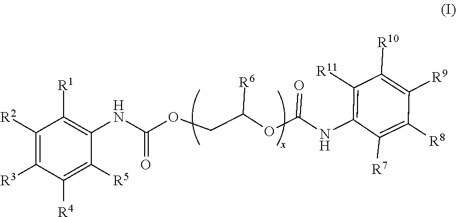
C1([R2])=C([R3])C([R4])=C([R5])C(NC(OCC(OC(NC2=C([R11])C([R10])=C([R9])C([R8])=C2[R7])=O)[R6])=O)=C1[R1]
